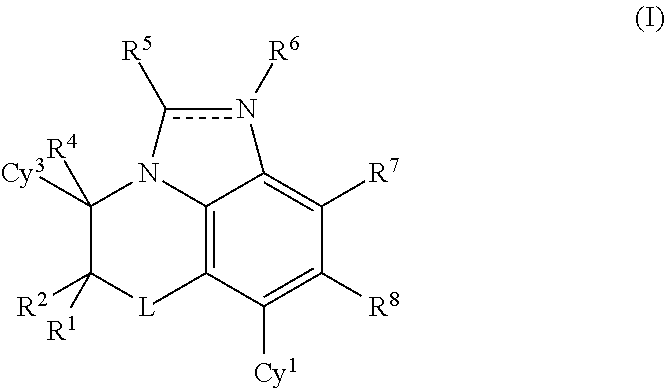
C12=C3C([Cy1])=C([R8])C([R7])=C1n([R6])c([R5])N2C([Cy3])([R4])C([R2])([R1])[L]3
